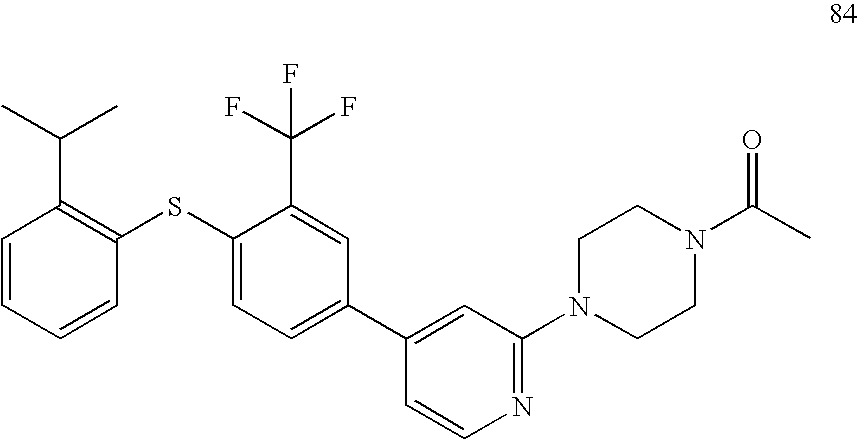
C1=CC=CC(SC2=CC=C(C3=CC(N4CCN(C(=O)C)CC4)=NC=C3)C=C2C(F)(F)F)=C1C(C)C
